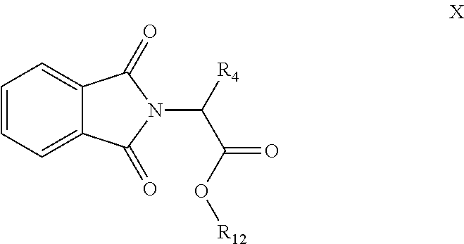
C1=CC=C2C(=C1)C(=O)N(C(C(O[R12])=O)[R4])C2=O
